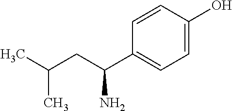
CC(CC(C1=CC=C(O)C=C1)N)C
